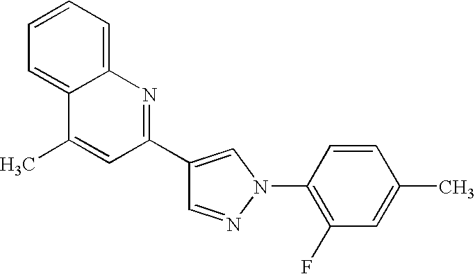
C1=NN(C2=C(F)C=C(C)C=C2)C=C1C1=NC2=CC=CC=C2C(C)=C1
